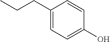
C1(CCC)=CC=C(O)C=C1
